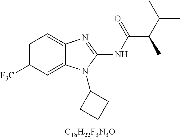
[C18H22F3N3O].C1=C([F3C])C=C2C(=C1)N=C(NC(C(C(C)C)C)=O)N2C1CCC1
